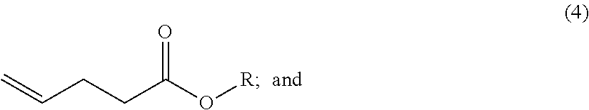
C=CCCC(O[R])=O
